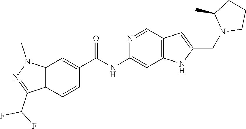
C1=C(C(=O)NC2=CC3=C(C=C(CN4CCCC4C)N3)C=N2)C=CC2=C1N(C)N=C2C(F)F
